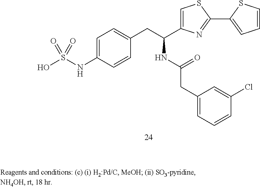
C1=C(NS(O)(=O)=O)C=CC(CC(NC(CC2=CC=CC(Cl)=C2)=O)C2=CSC(C3=CC=CS3)=N2)=C1
